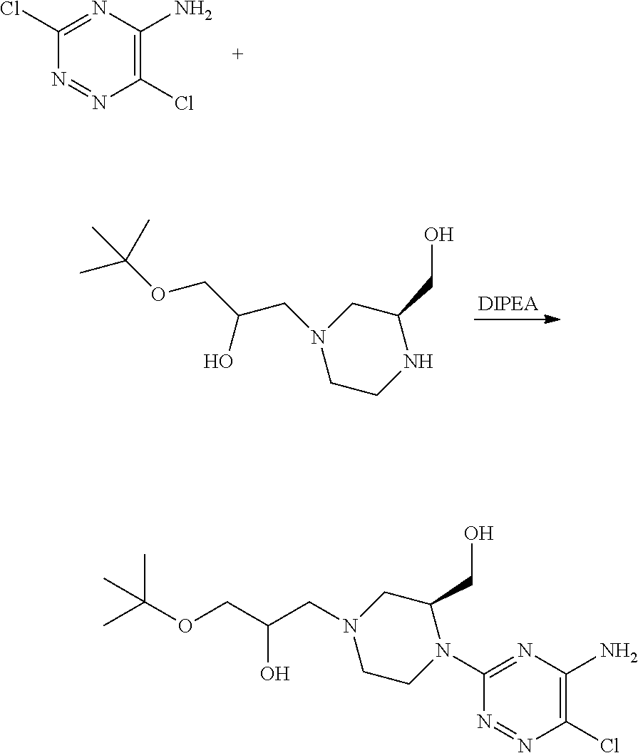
N1=NC(Cl)=C(N)N=C1Cl.[DIPEA].O(CC(CN1CCNC(CO)C1)O)C(C)(C)C.N1=NC(Cl)=C(N)N=C1N1CCN(CC(COC(C)(C)C)O)CC1CO
